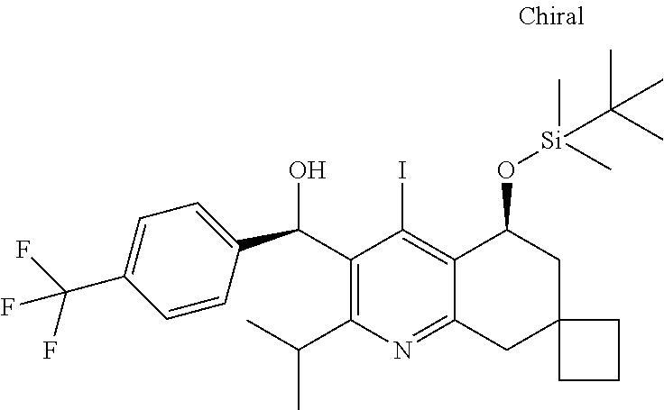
C1(C(C2=CC=C(C(F)(F)F)C=C2)O)=C(C(C)C)N=C2C(=C1I)C(O[Si](C(C)(C)C)(C)C)CC1(C2)CCC1
